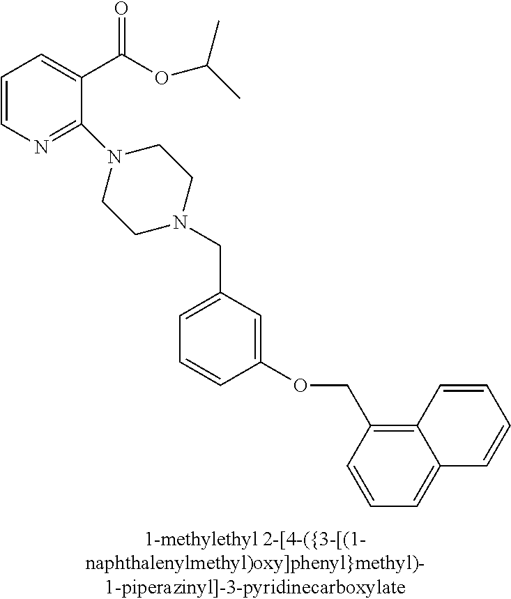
C1=CN=C(N2CCN(CC3=CC=CC(OCC4=C5C(=CC=C4)C=CC=C5)=C3)CC2)C(C(OC(C)C)=O)=C1
